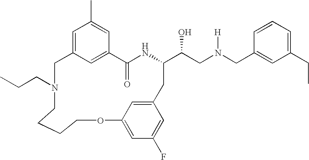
C12=CC(=CC(C)=C1)CN(CCC)CCCCOC1=CC(F)=CC(=C1)CC(C(CN(CC1=CC(CC)=CC=C1)[H])O)NC2=O
